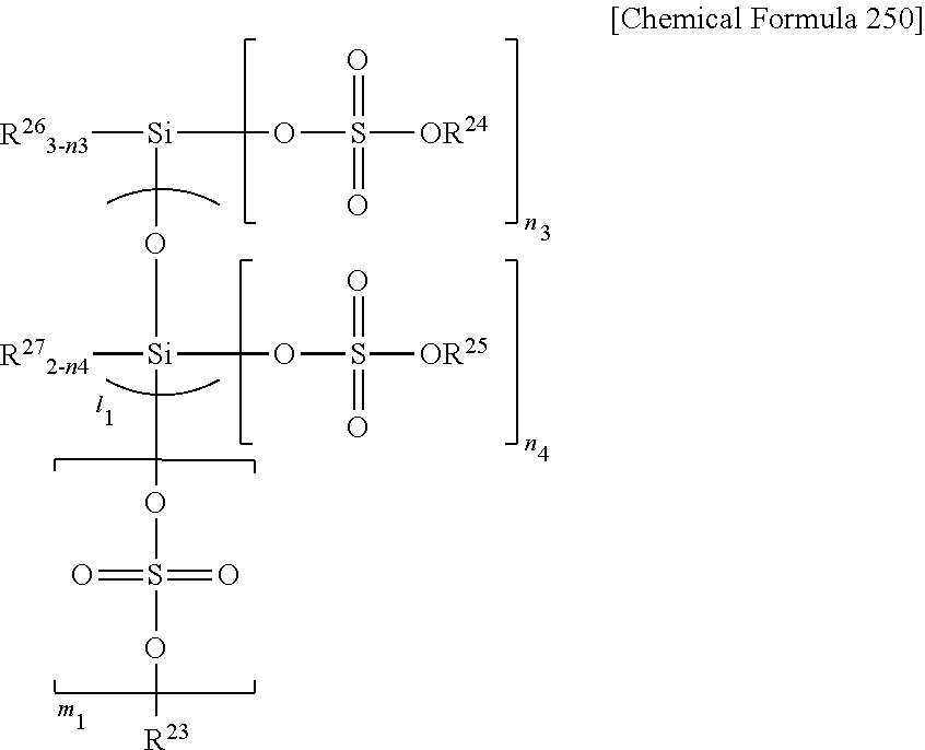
[R263-n3][Si](OS(=O)(=O)[OR24])O[Si](OS(=O)([OR25])=O)(OS(=O)(=O)O[R23])[R272-n4]
